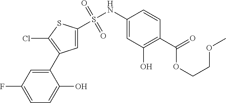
C1(NS(=O)(=O)C2=CC(C3=CC(F)=CC=C3O)=C(Cl)S2)=CC(O)=C(C(OCCOC)=O)C=C1
